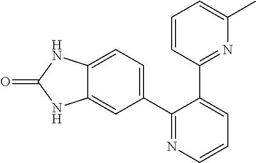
C1(C2=CC=C3C(=C2)NC(=O)N3)=NC=CC=C1C1=NC(C)=CC=C1
